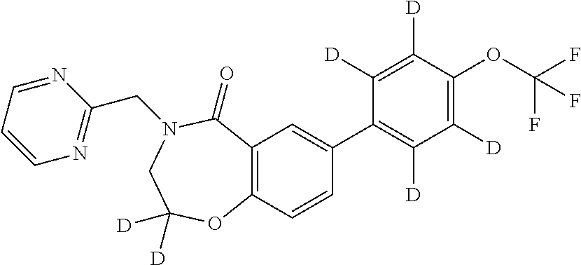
C12=C(C=CC(C3=C([D])C([D])=C(OC(F)(F)F)C([D])=C3[D])=C1)OC([D])([D])CN(CC1=NC=CC=N1)C2=O
